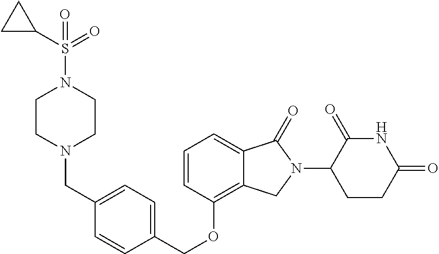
C(OC1=C2C(=CC=C1)C(=O)N(C1C(=O)NC(=O)CC1)C2)C1=CC=C(CN2CCN(S(=O)(=O)C3CC3)CC2)C=C1
